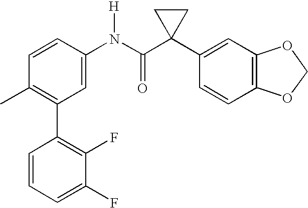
C1(N(C(C2(C3=CC4=C(C=C3)OCO4)CC2)=O)[H])=CC(C2=C(F)C(F)=CC=C2)=C(C)C=C1
